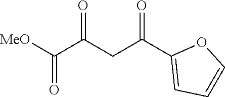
[MeO]C(C(CC(C1=CC=CO1)=O)=O)=O
